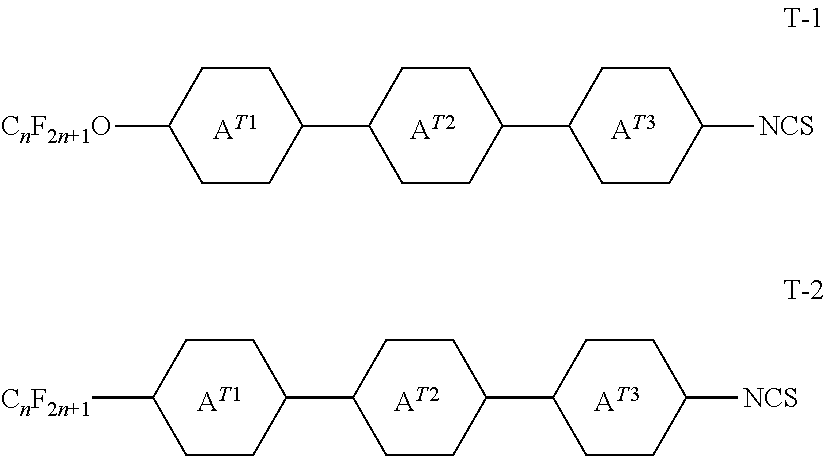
C1CC(C2CCC(C3CCC([NCS])CC3)CC2)CCC1[CnF2n+1O].C1CC(C2CCC(C3CCC([NCS])CC3)CC2)CCC1[CnF2n+1]
